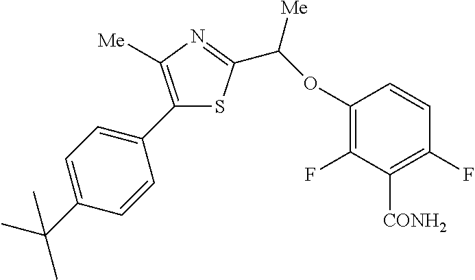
C1(C2=CC=C(C(C)(C)C)C=C2)=C([Me])N=C(C(OC2=C(F)C([CONH2])=C(F)C=C2)[Me])S1
